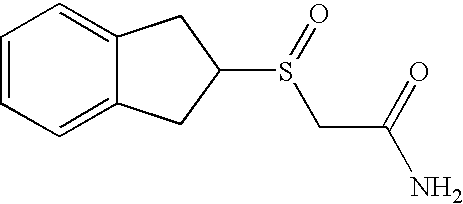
C1=CC=C2C(=C1)CC(S(CC(=O)N)=O)C2
